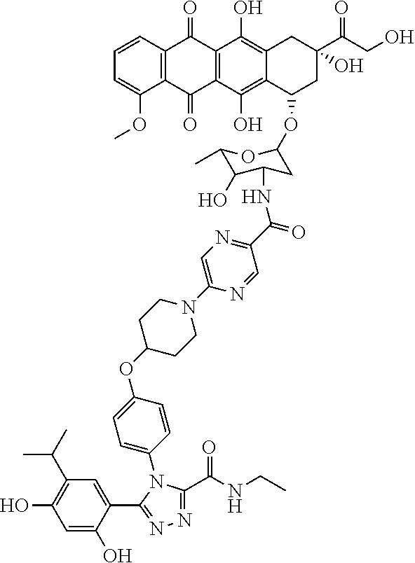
C12=C(C=CC=C1OC)C(=O)C1=C(C2=O)C(O)=C2C(=C1O)CC(C(CO)=O)(O)CC2OC1CC(NC(=O)C2=NC=C(N3CCC(OC4=CC=C(N5C(C(=O)NCC)=NN=C5C5=CC(C(C)C)=C(O)C=C5O)C=C4)CC3)N=C2)C(O)C(C)O1
